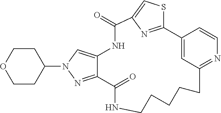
C1COCCC1N1C=C2C(=N1)C(=O)NCCCCCC1=NC=CC(=C1)C1=NC(=CS1)C(=O)N2
